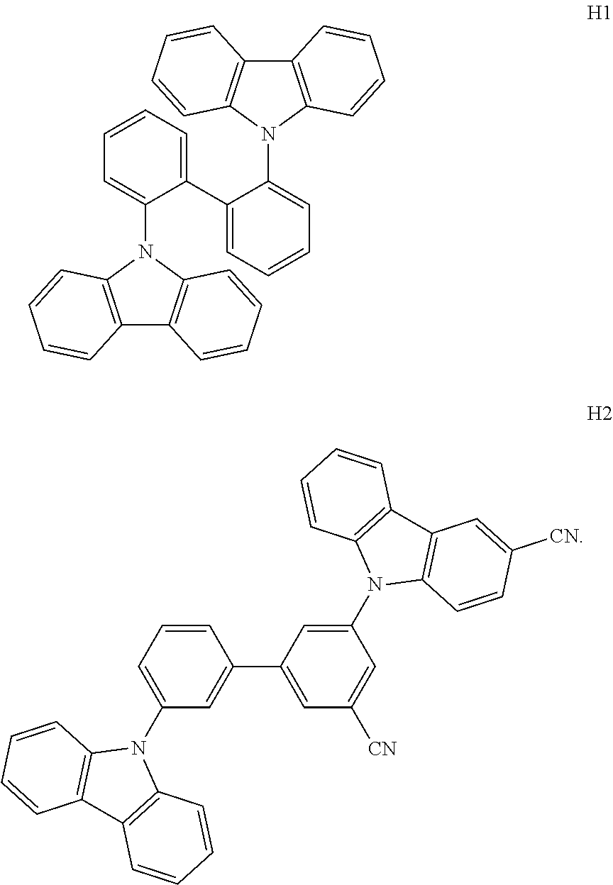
C12=C(N(C3=CC=CC=C3C3=CC=CC=C3N3C4=C(C5=C3C=CC=C5)C=CC=C4)C3=C1C=CC=C3)C=CC=C2.C1=CC=C(N2C3=C(C4=C2C=CC=C4)C=CC=C3)C=C1C1=CC([CN])=CC(N2C3=C(C4=C2C=CC=C4)C=C([CN])C=C3)=C1
